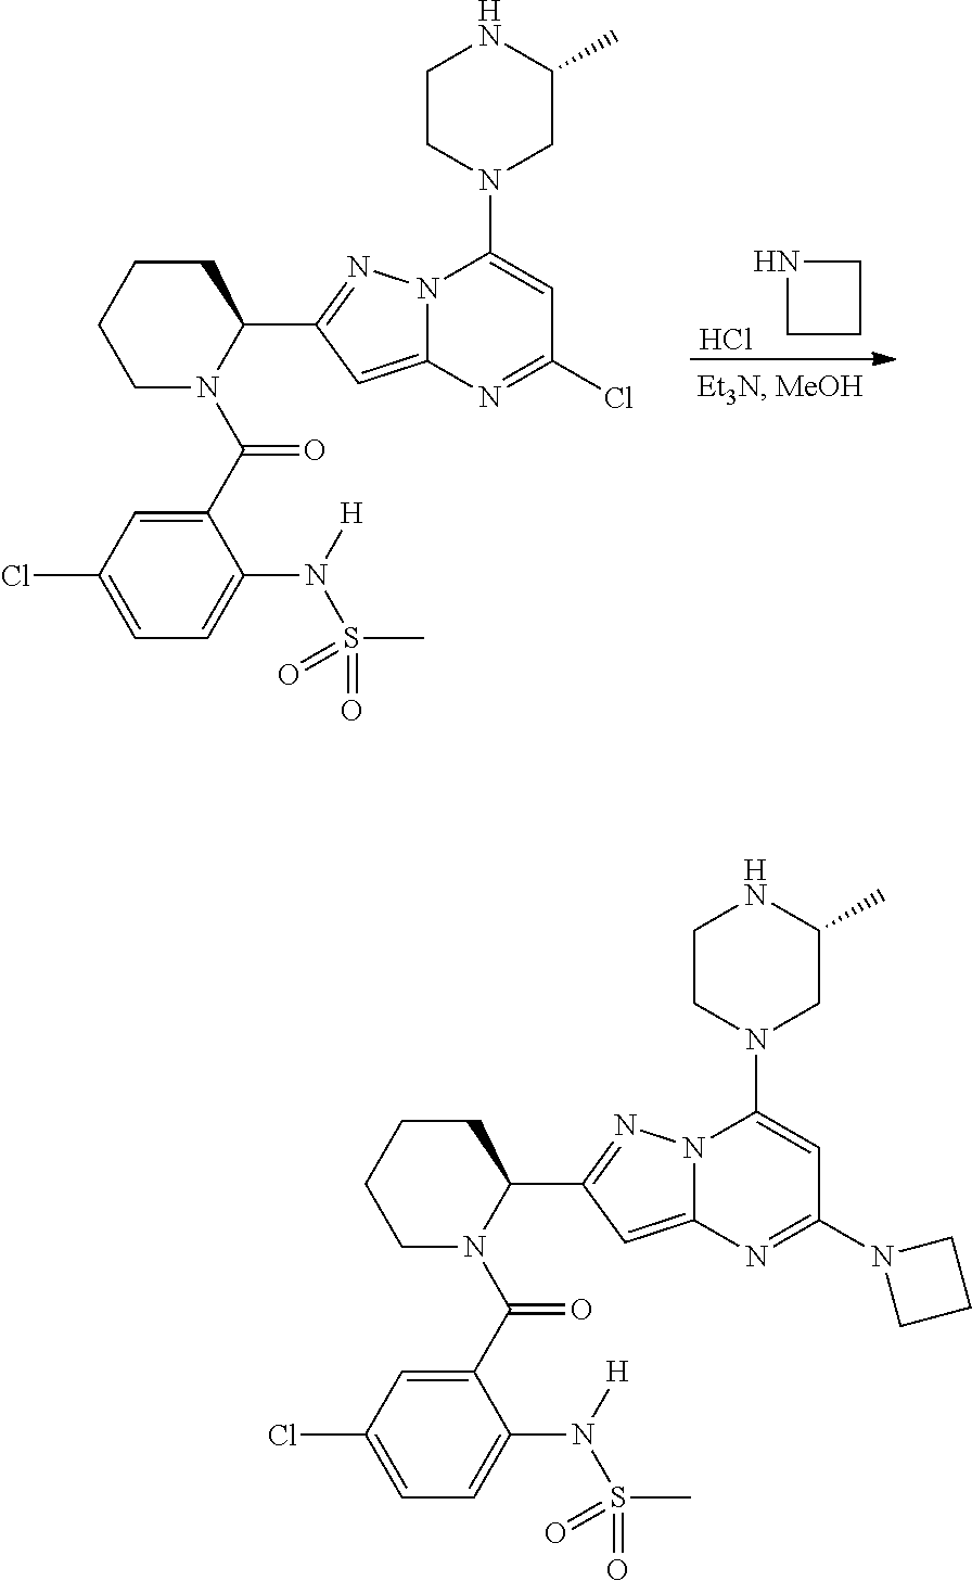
C1CCN1.Cl.C1N(C(C2=CC(Cl)=CC=C2N([H])S(C)(=O)=O)=O)C(C2=NN3C(=C2)N=C(Cl)C=C3N2CCNC(C)C2)CCC1.C1N(C(C2=CC(Cl)=CC=C2N([H])S(C)(=O)=O)=O)C(C2=NN3C(=C2)N=C(N2CCC2)C=C3N2CCNC(C)C2)CCC1
